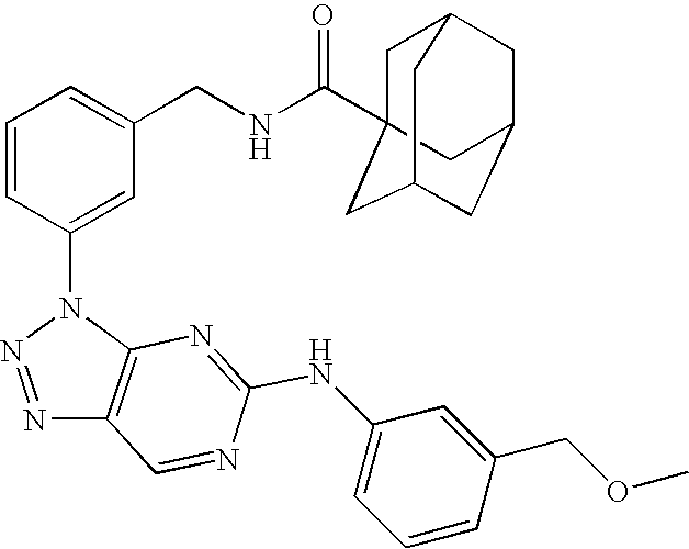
N1=NN(C2=CC(CNC(=O)C34CC5CC(CC(C3)C5)C4)=CC=C2)C2=C1C=NC(NC1=CC=CC(COC)=C1)=N2
